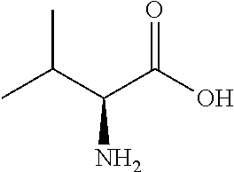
CC(C(C(O)=O)N)C
